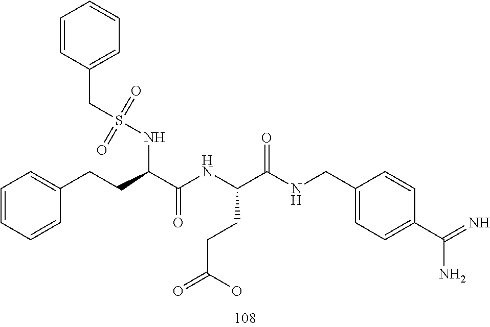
C1=CC=CC(CCC(C(NC(C(NCC2=CC=C(C(=N)N)C=C2)=O)CCC(=O)O)=O)NS(CC2=CC=CC=C2)(=O)=O)=C1
